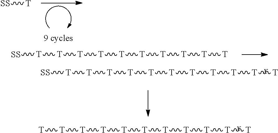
[SS][T].[SS][T][T][T][T][T][T][T][T][T][T].[SS][T][T][T][T][T][T][T][T][T][T][T].[X].[T][T][T][T][T][T][T][T][T][T][T].[X]
